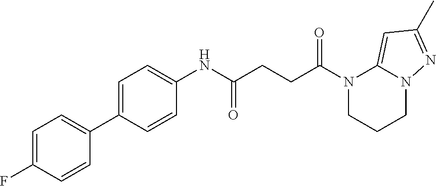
N1(C(=O)CCC(=O)NC2=CC=C(C3=CC=C(F)C=C3)C=C2)CCCN2C1=CC(C)=N2
